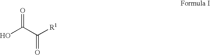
OC(C([R1])=O)=O
